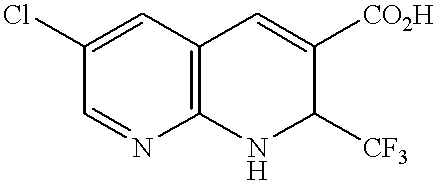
C1=NC2=C(C=C1Cl)C=C([CO2H])C([CF3])N2
